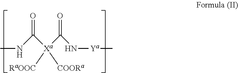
CNC([Xa](C(N[Ya]C)=O)([RaOOC])[COORa])=O
